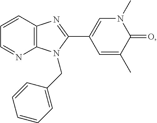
C1=NC2=C(C=C1)N=C(C1=CN(C)C(=O)C(C)=C1)N2CC1=CC=CC=C1
